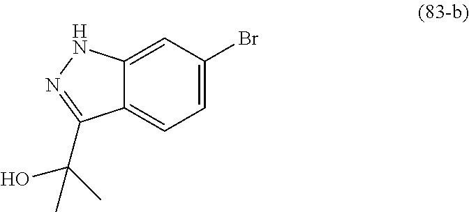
C1=C2C(=CC=C1Br)C(C(C)(O)C)=NN2
